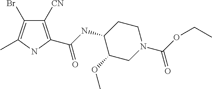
C1CC(NC(=O)C2=C([CN])C(Br)=C(C)N2)C(OC)CN1C(OCC)=O
